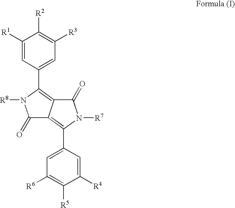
C1(=O)C2=C(C3=CC([R6])=C([R5])C([R4])=C3)N([R7])C(=O)C2=C(C2=CC([R3])=C([R2])C([R1])=C2)N1[R8]
